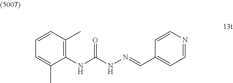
C1=C(C)C(NC(NN=CC2=CC=NC=C2)=O)=C(C)C=C1
